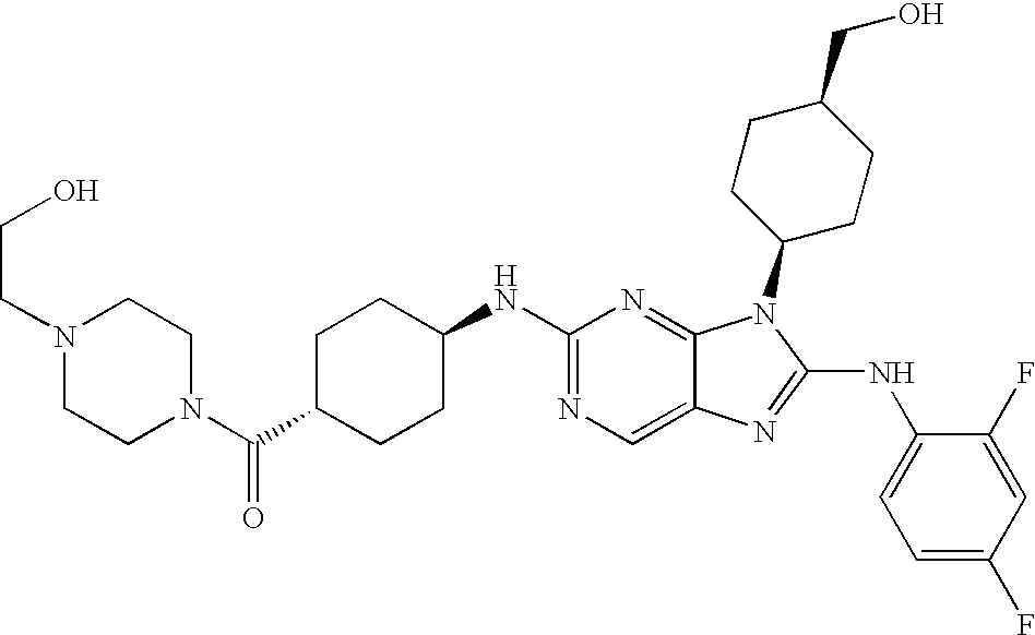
C1(NC2CCC(C(N3CCN(CCO)CC3)=O)CC2)=NC=C2C(=N1)N(C1CCC(CO)CC1)C(NC1=CC=C(F)C=C1F)=N2
